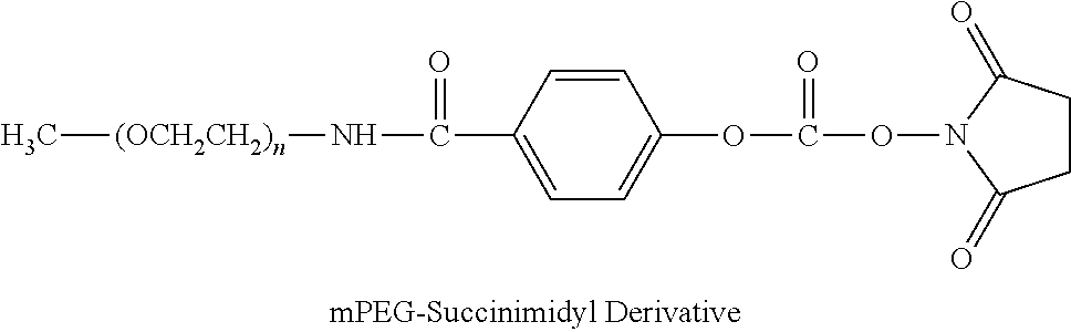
C(ON1C(=O)CCC1=O)(=O)OC1=CC=C(C(N[(OCH2CH2)n]C)=O)C=C1
